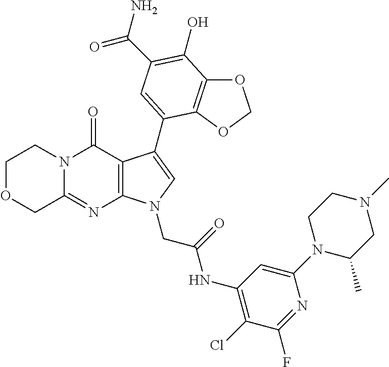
C12=NC3=C(C(=O)N1CCOC2)C(C1=CC(C(N)=O)=C(O)C2=C1OCO2)=CN3CC(=O)NC1=C(Cl)C(F)=NC(N2C(C)CN(C)CC2)=C1
